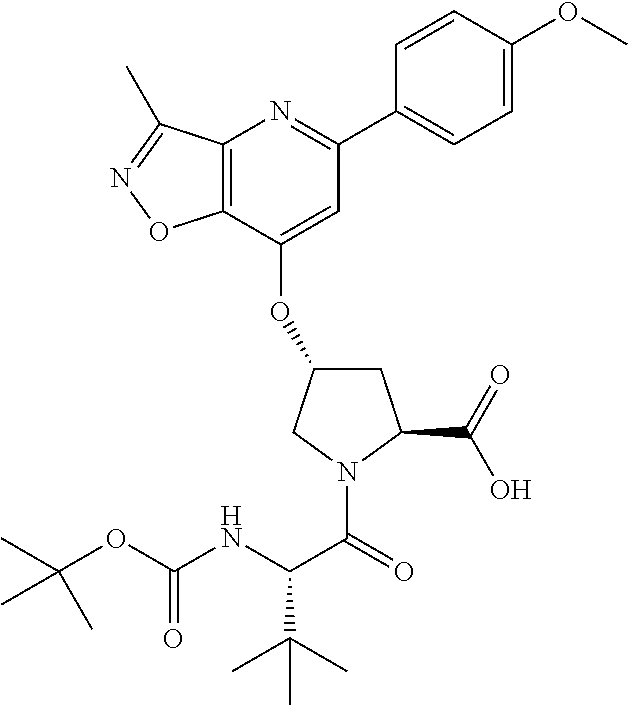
C12=C(C(OC3CC(C(=O)O)N(C(=O)C(NC(=O)OC(C)(C)C)C(C)(C)C)C3)=CC(C3=CC=C(OC)C=C3)=N1)ON=C2C
